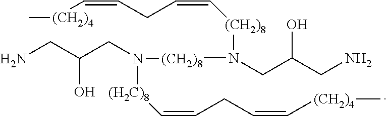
NCC(CN([(H2C)8]C=CCC=C[(CH2)4]C)[(CH2)8]N(CC(CN)O)[(CH2)8]C=CCC=C[(CH2)4]C)O
